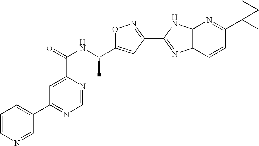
C1=CN=CC(C2=NC=NC(C(=O)NC(C3=CC(C4=NC5=C(N4)N=C(C4(C)CC4)C=C5)=NO3)C)=C2)=C1
